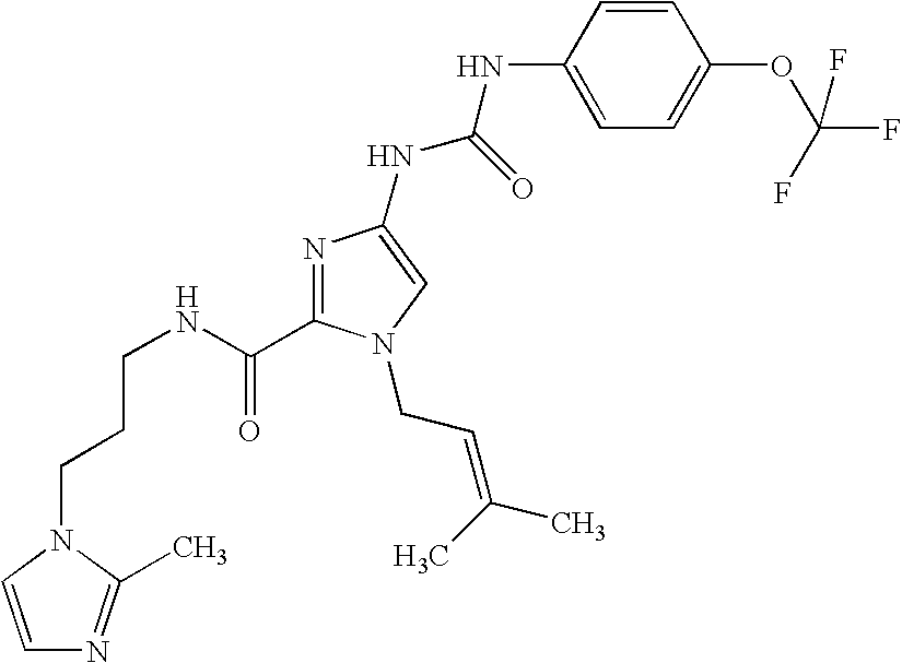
C(CNC(=O)C1=NC(NC(NC2=CC=C(OC(F)(F)F)C=C2)=O)=CN1CC=C(C)C)CN1C(C)=NC=C1
